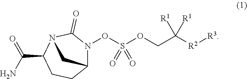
C12N(OS(OCC([R2][R3])([R1])[R1])(=O)=O)C(=O)N(C(C(=O)N)CC1)C2
